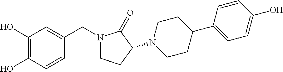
C1(O)=C(O)C=CC(CN2CCC(N3CCC(C4=CC=C(O)C=C4)CC3)C2=O)=C1
